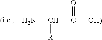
NC([R])C([OH)])=O
